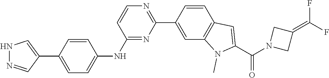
N1N=CC(C2=CC=C(NC3=NC(C4=CC5=C(C=C4)C=C(C(N4CC(=C(F)F)C4)=O)N5C)=NC=C3)C=C2)=C1
